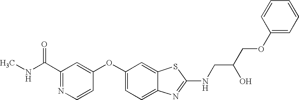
N1=C(C(=O)NC)C=C(OC2=CC=C3C(=C2)SC(NCC(O)COC2=CC=CC=C2)=N3)C=C1
